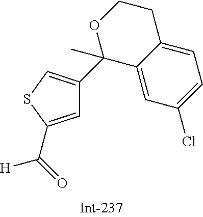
C1=C(C(=O)[H])SC=C1C1(C)C2=CC(Cl)=CC=C2CCO1
